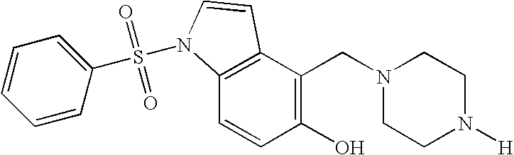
C1(O)=C(CN2CCN([H])CC2)C2=C(C=C1)N(S(=O)(=O)C1=CC=CC=C1)C=C2
